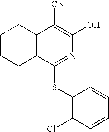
C12=C(C(SC3=C(Cl)C=CC=C3)=NC(O)=C1[CN])CCCC2
